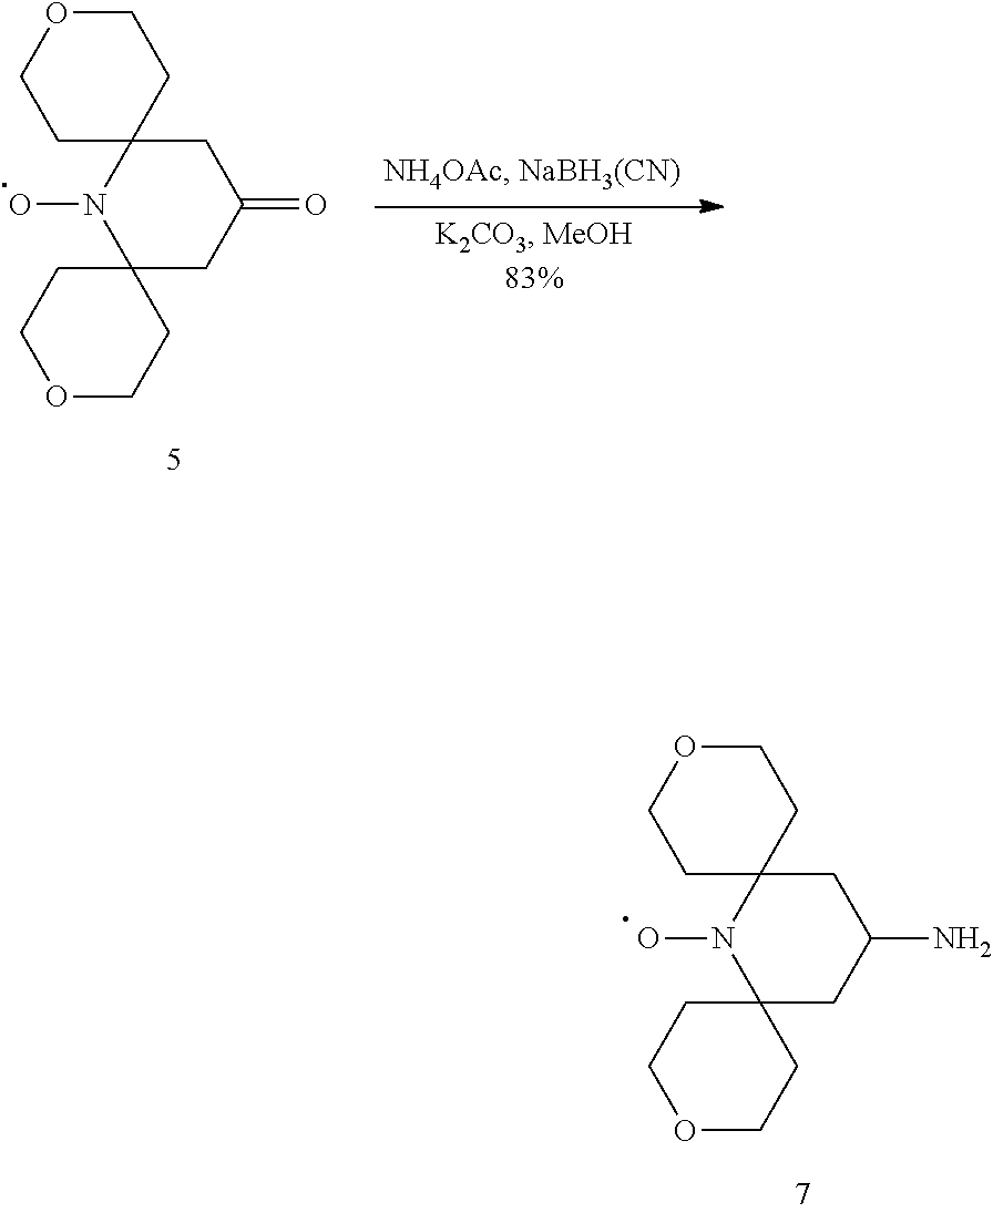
C1C2(N(O)C3(CC1N)CCOCC3)CCOCC2.C1C2(N(O)C3(CC1=O)CCOCC3)CCOCC2
